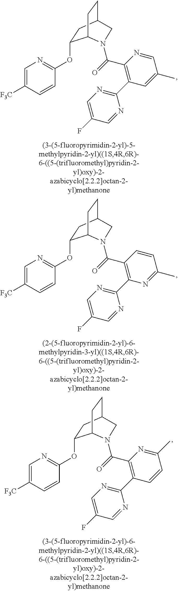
C1(OC2=NC=C([F3C])C=C2)CC2CCC1N(C(=O)C1=C(C3=NC=C(F)C=N3)C=C(C)C=N1)C2.C1(OC2=NC=C([F3C])C=C2)CC2CCC1N(C(=O)C1=C(C3=NC=C(F)C=N3)N=C(C)C=C1)C2.C1(OC2=NC=C([F3C])C=C2)CC2CCC1N(C(=O)C1=C(C3=NC=C(F)C=N3)C=CC(C)=N1)C2
